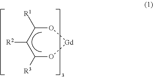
C1([R1])C([R2])C([R3])O[Gd]O1
